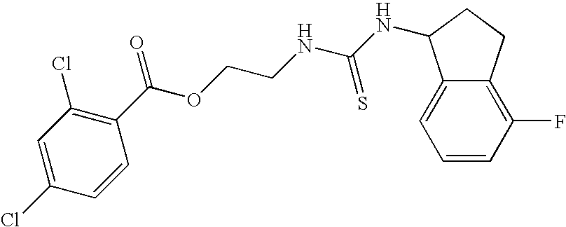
C1(Cl)=C(C(OCCNC(NC2C3=CC=CC(F)=C3CC2)=S)=O)C=CC(Cl)=C1
